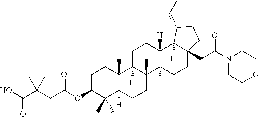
C1C(OC(CC(C(O)=O)(C)C)=O)C(C)(C)C2([H])C(C)(C1)C1([H])C(C)(CC2)C2(C)C([H])(CC1)C1([H])C(CC(N3CCOCC3)=O)(CC2)CCC1C(C)C
